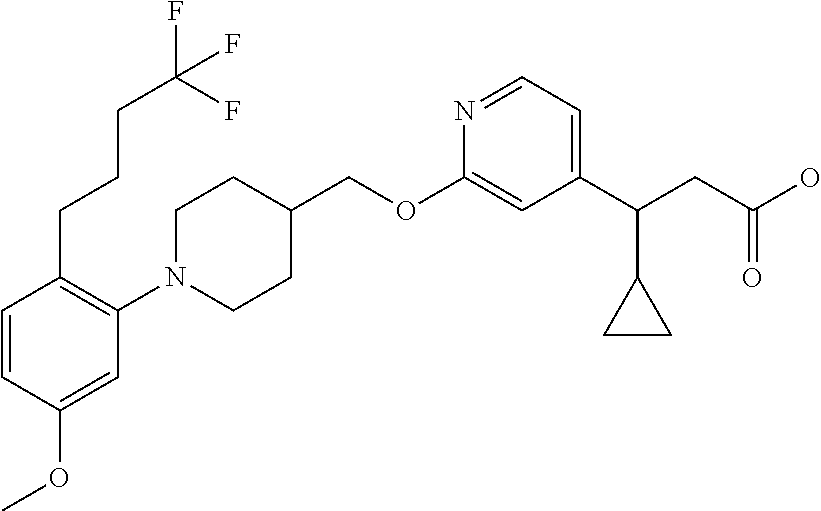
C1(OCC2CCN(C3=C(CCCC(F)(F)F)C=CC(OC)=C3)CC2)=CC(C(CC(O)=O)C2CC2)=CC=N1
